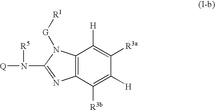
C12=C(N([G][R1])C(N([Q])[R5])=N1)C([H])=C([R3a])C([H])=C2[R3b]
